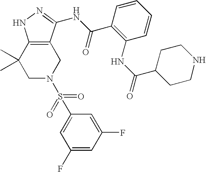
C1N(S(=O)(=O)C2=CC(F)=CC(F)=C2)CC2=C(C1(C)C)NN=C2NC(C1=C(NC(=O)C2CCNCC2)C=CC=C1)=O
